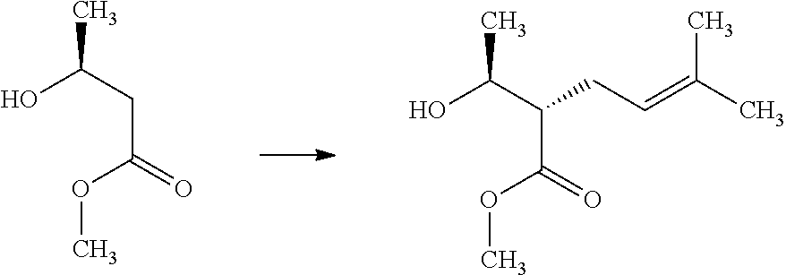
OC(CC(=O)OC)C.OC(C(C(=O)OC)CC=C(C)C)C
